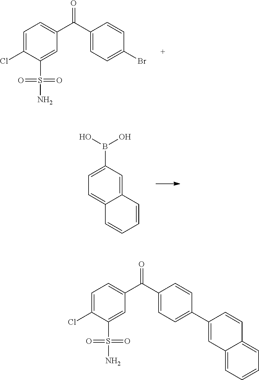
C1=C(Cl)C(S(=O)(=O)N)=CC(C(C2=CC=C(Br)C=C2)=O)=C1.C1=C(B(O)O)C=C2C(=C1)C=CC=C2.C1=C(Cl)C(S(=O)(=O)N)=CC(C(C2=CC=C(C3=CC4=CC=CC=C4C=C3)C=C2)=O)=C1
